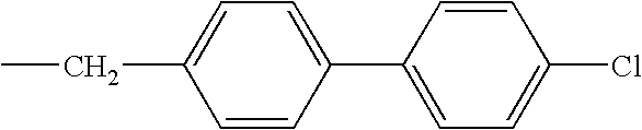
C1=CC(C2=CC=C(Cl)C=C2)=CC=C1CC
